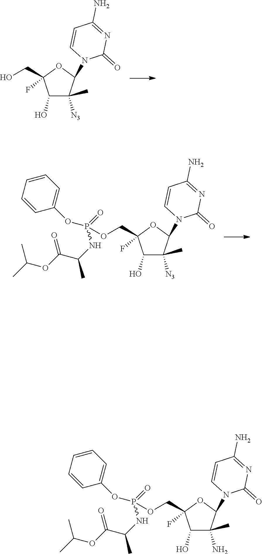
C1(O)C([N3])(C)C(N2C=CC(N)=NC2=O)OC1(CO)F.C1(O)C([N3])(C)C(N2C=CC(N)=NC2=O)OC1(COP(OC1=CC=CC=C1)(=O)NC(C(=O)OC(C)C)C)F.C1(O)C(N)(C)C(N2C=CC(N)=NC2=O)OC1(COP(OC1=CC=CC=C1)(=O)NC(C(=O)OC(C)C)C)F
